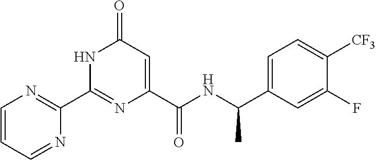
C1(C2=NC=CC=N2)=NC(C(NC(C2=CC=C([CF3])C(F)=C2)C)=O)=CC(=O)N1
